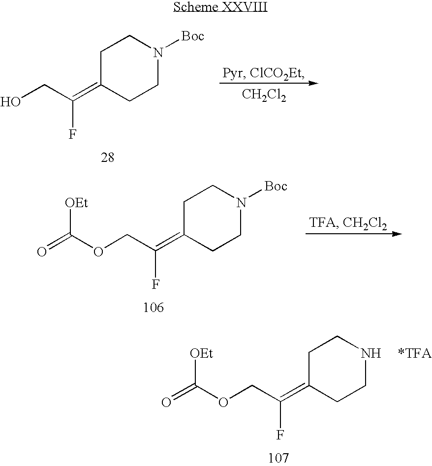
C1C(=C(CO)F)CCN([Boc])C1.[CH2Cl2].C1C(=C(COC([OEt])=O)F)CCN([Boc])C1.C1C(=C(COC([OEt])=O)F)CCNC1
